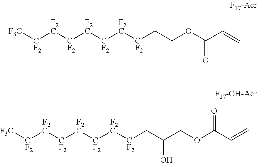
[F3C][CF2][F2C][CF2][F2C][CF2][F2C][CF2]CCOC(C=C)=O.[F3C][CF2][F2C][CF2][F2C][CF2][F2C][CF2]CC(COC(C=C)=O)O
